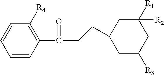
C1(C(=O)CCC2CC([R3])CC([R2])([R1])C2)=C([R4])C=CC=C1
